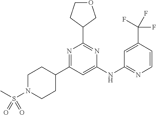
C1(NC2=NC=CC(C(F)(F)F)=C2)=CC(C2CCN(S(=O)(C)=O)CC2)=NC(C2COCC2)=N1
